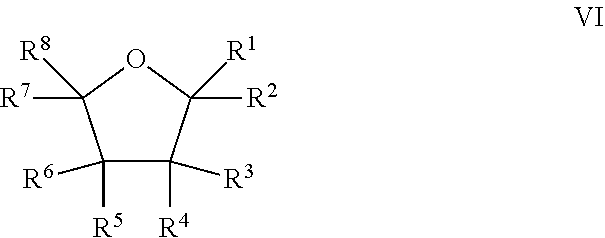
C1([R6])([R5])C([R4])([R3])C([R1])([R2])OC1([R8])[R7]
